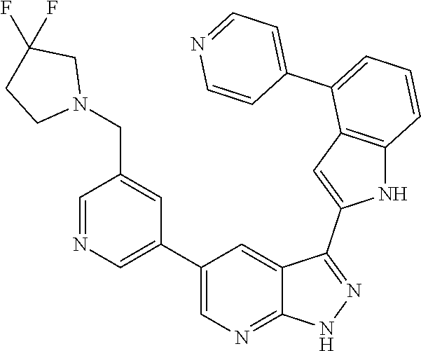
C1(C2=CN=CC(CN3CC(F)(F)CC3)=C2)=CN=C2C(=C1)C(C1=CC3=C(N1)C=CC=C3C1=CC=NC=C1)=NN2
